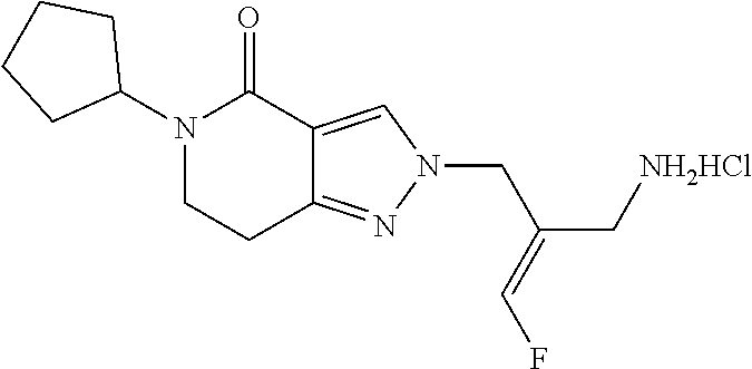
N1(CC(=CF)C[NH2HCl])N=C2CCN(C3CCCC3)C(=O)C2=C1
